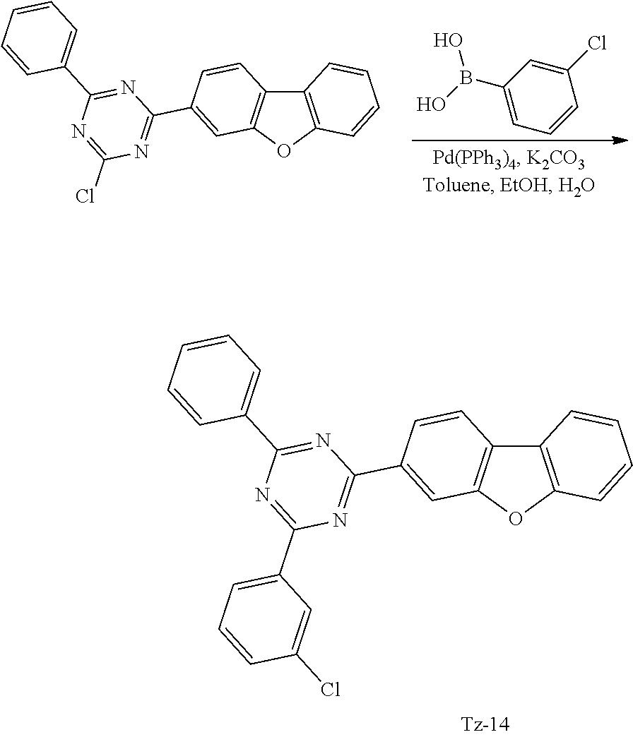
C1=C(B(O)O)C=C(Cl)C=C1.C12=C(OC3=C1C=CC(C1=NC(Cl)=NC(C4=CC=CC=C4)=N1)=C3)C=CC=C2.C12=C(OC3=C1C=CC(C1=NC(C4=CC=CC(Cl)=C4)=NC(C4=CC=CC=C4)=N1)=C3)C=CC=C2
